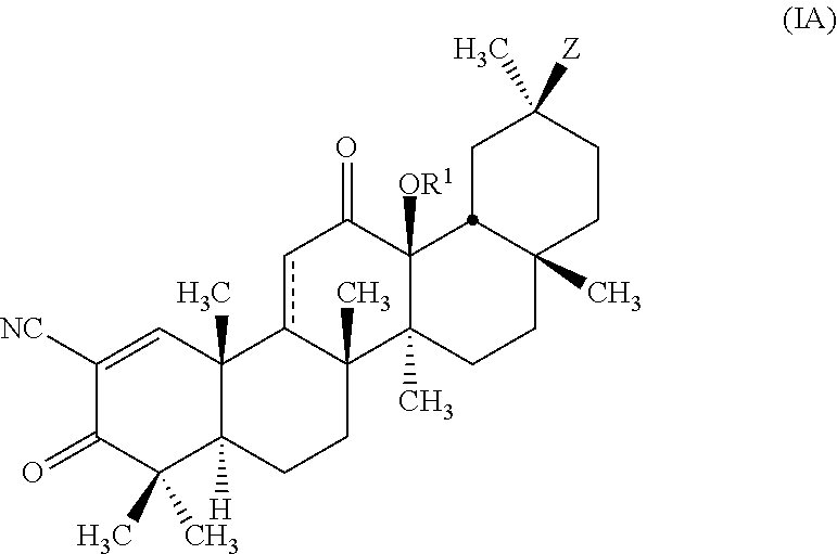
C1([NC])=CC2(C)C([H])(C(C)(C)C1=O)CCC1(C)c2cC(=O)C2([OR1])C1(C)CCC1(C)CCC(C)([Z])CC21
